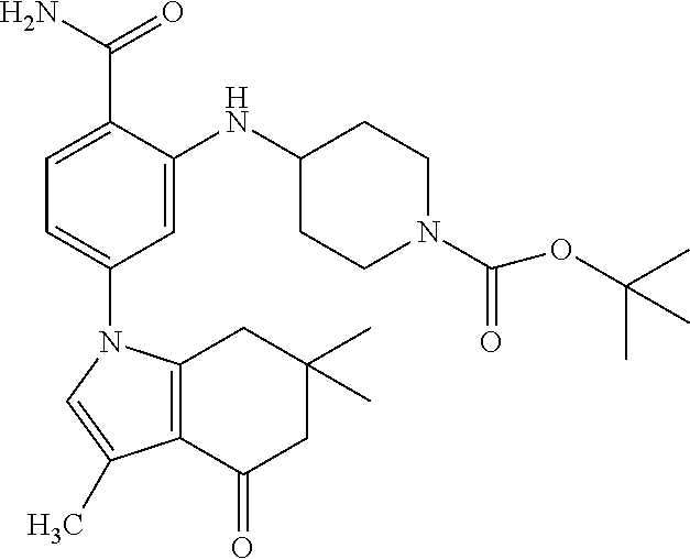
C1=C(C(N)=O)C(NC2CCN(C(OC(C)(C)C)=O)CC2)=CC(N2C3=C(C(=O)CC(C)(C)C3)C(C)=C2)=C1
